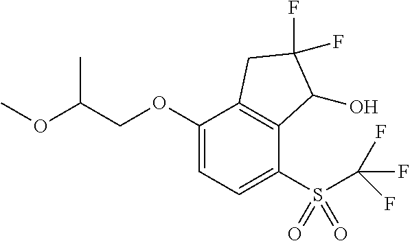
C1(OCC(OC)C)=CC=C(S(C(F)(F)F)(=O)=O)C2=C1CC(F)(F)C2O
